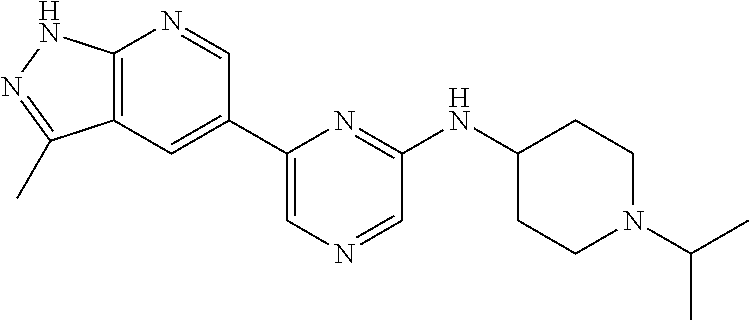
C1=C(C2=CC3=C(N=C2)NN=C3C)N=C(NC2CCN(C(C)C)CC2)C=N1
